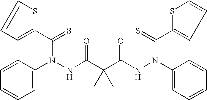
C1=C(N(NC(C(C(NN(C2=CC=CC=C2)C(=S)C2=CC=CS2)=O)(C)C)=O)C(C2=CC=CS2)=S)C=CC=C1
